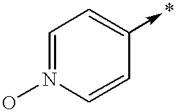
C1=N(O)C=CC(->*)=C1
